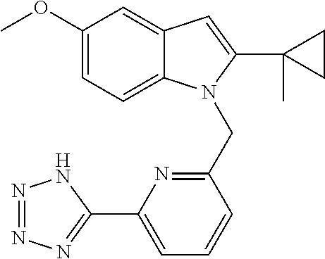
C1(OC)=CC=C2C(=C1)C=C(C1(C)CC1)N2CC1=NC(C2=NN=NN2)=CC=C1
